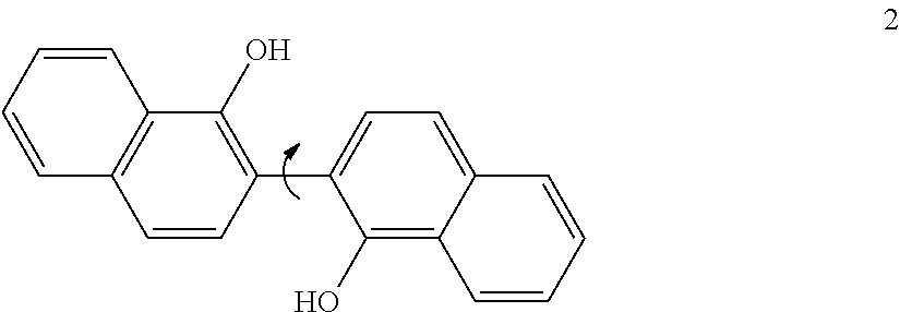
C1=CC(C2=CC=C3C(=C2O)C=CC=C3)=C(O)C2=C1C=CC=C2
